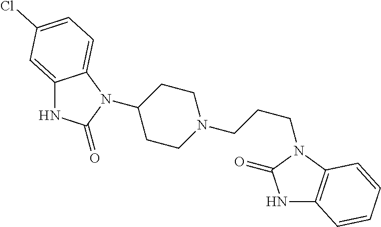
C12=CC(Cl)=CC=C1N(C1CCN(CCCN3C4=C(NC3=O)C=CC=C4)CC1)C(=O)N2
